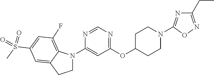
C1C(OC2=NC=NC(N3CCC4=CC(S(C)(=O)=O)=CC(F)=C34)=C2)CCN(C2=NC(CC)=NO2)C1
